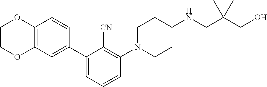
C1COC2=C(O1)C=CC(C1=CC=CC(N3CCC(NCC(CO)(C)C)CC3)=C1[CN])=C2
